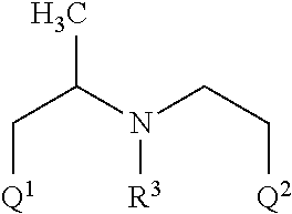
CC(N(CC[Q2])[R3])C[Q1]
